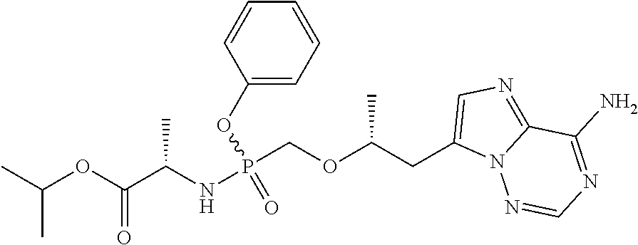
P(COC(CC1=CN=C2N1N=CN=C2N)C)(NC(C(OC(C)C)=O)C)(OC1=CC=CC=C1)=O
